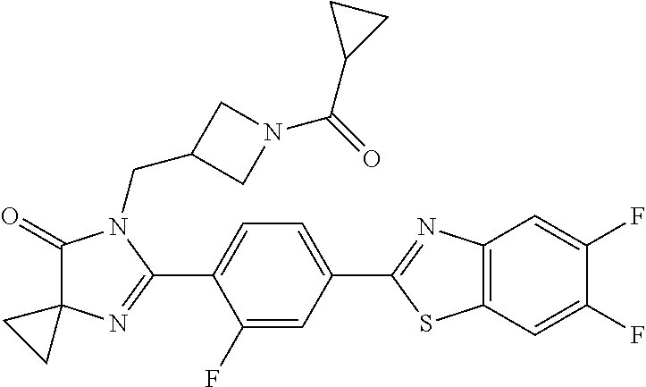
C1(=O)C2(N=C(C3=CC=C(C4=NC5=C(S4)C=C(F)C(F)=C5)C=C3F)N1CC1CN(C(=O)C3CC3)C1)CC2
